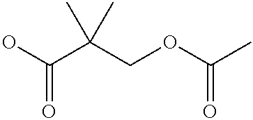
OC(C(COC(C)=O)(C)C)=O
